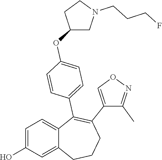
C1=C(O)C=C2C(=C1)C(C1=CC=C(OC3CN(CCCF)CC3)C=C1)=C(C1=CON=C1C)CCC2
